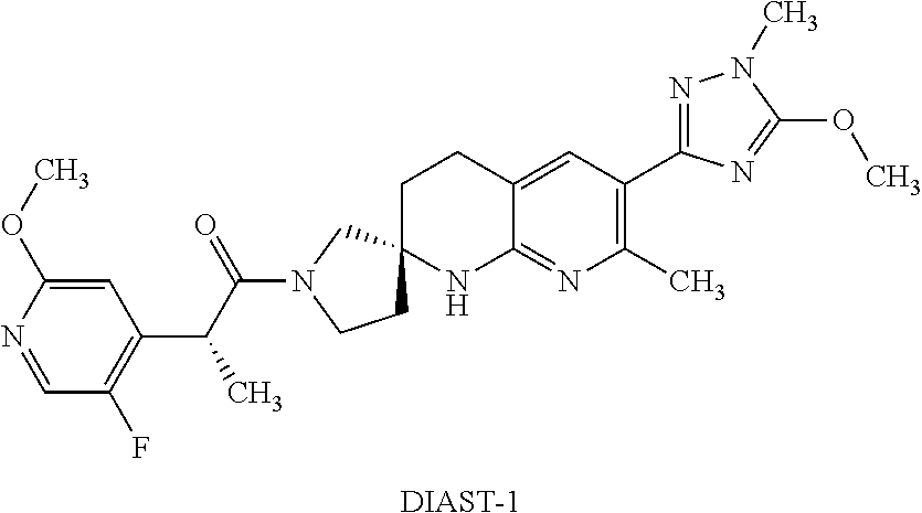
[DIAST-1].C1=NC(OC)=CC(C(C(N2CCC3(C2)CCC2=CC(C4=NN(C)C(OC)=N4)=C(C)N=C2N3)=O)C)=C1F
